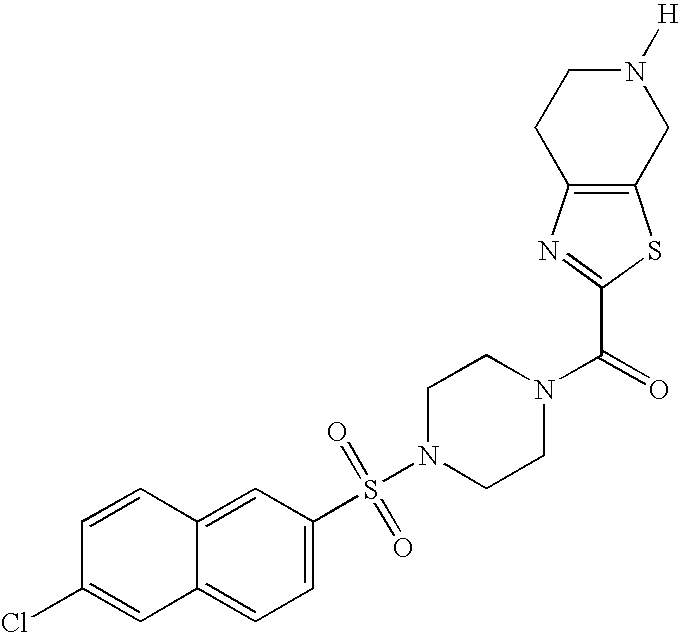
C1=CC2=CC(S(N3CCN(C(=O)C4=NC5=C(S4)CN([H])CC5)CC3)(=O)=O)=CC=C2C=C1Cl
